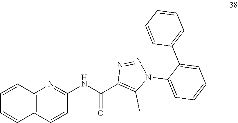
C1(NC(C2=C(C)N(C3=CC=CC=C3C3=CC=CC=C3)N=N2)=O)=NC2=C(C=C1)C=CC=C2
